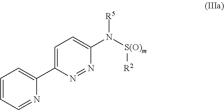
C1=CC=NC(C2=CC=C(N([S(O)m][R2])[R5])N=N2)=C1
